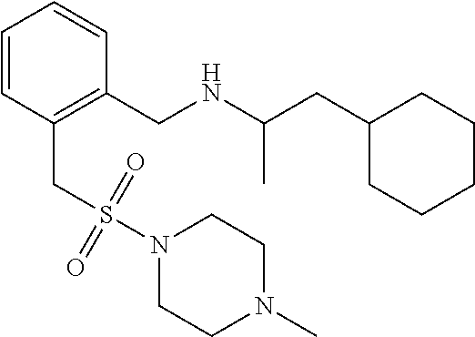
C1(CC(NCC2=C(CS(N3CCN(C)CC3)(=O)=O)C=CC=C2)C)CCCCC1
